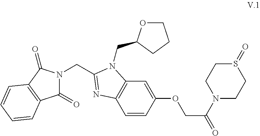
C1=CC(OCC(=O)N2CCS(=O)CC2)=CC2=C1N=C(CN1C(=O)C3=C(C1=O)C=CC=C3)N2CC1OCCC1
